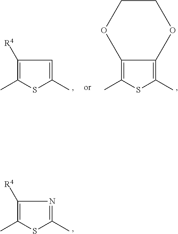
C1([R4])=C(C)SC(C)=C1.C12=C(C)SC(C)=C1OCCO2.C1([R4])=C(C)SC(C)=N1
